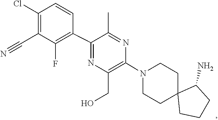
C1C2(CCCC2N)CCN(C2=C(CO)N=C(C3=C(F)C(C#N)=C(Cl)C=C3)C(C)=N2)C1
